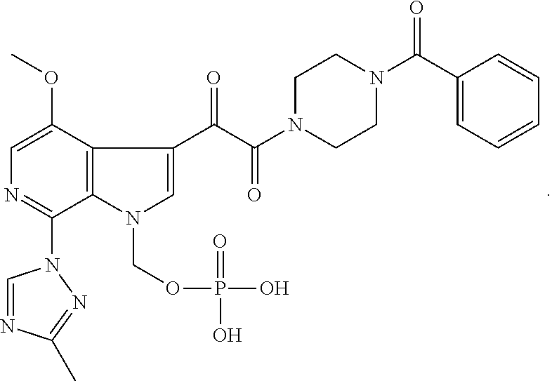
C1=C(OC)C2=C(C(N3C=NC(C)=N3)=N1)N(COP(O)(=O)O)C=C2C(=O)C(N1CCN(C(C2=CC=CC=C2)=O)CC1)=O
